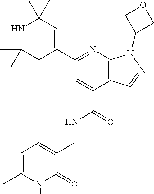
N1=C(C2=CC(C)(C)NC(C)(C)C2)C=C(C(=O)NCC2=C(C)C=C(C)NC2=O)C2=C1N(C1COC1)N=C2
